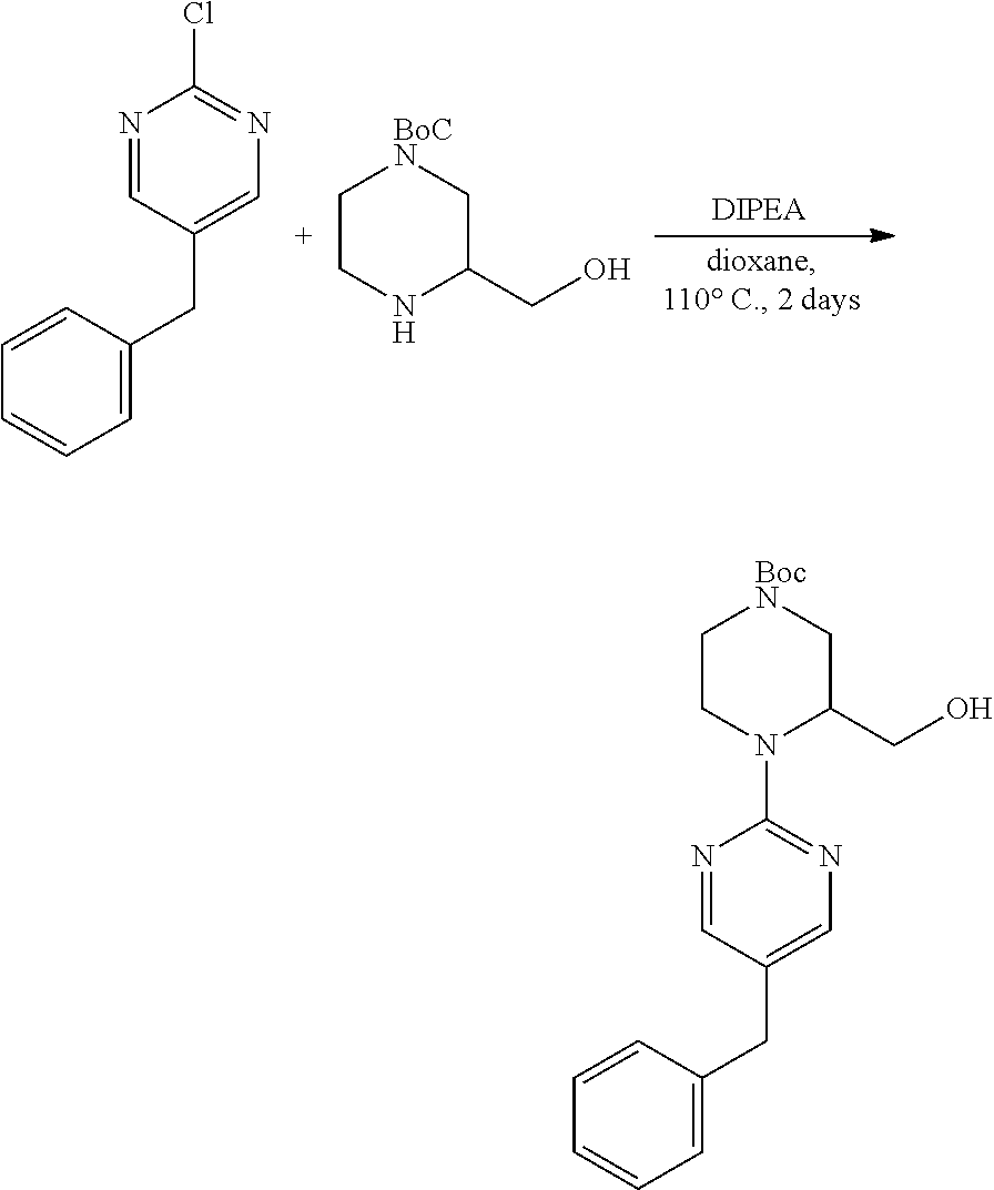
C1=CC=C(CC2=CN=C(Cl)N=C2)C=C1.C1CNC(CO)C[BoCN]1.C1=NC(N2C(CO)C[BocN]CC2)=NC=C1CC1=CC=CC=C1
